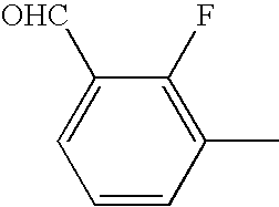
C1(F)=C(C)C=CC=C1[OHC]
